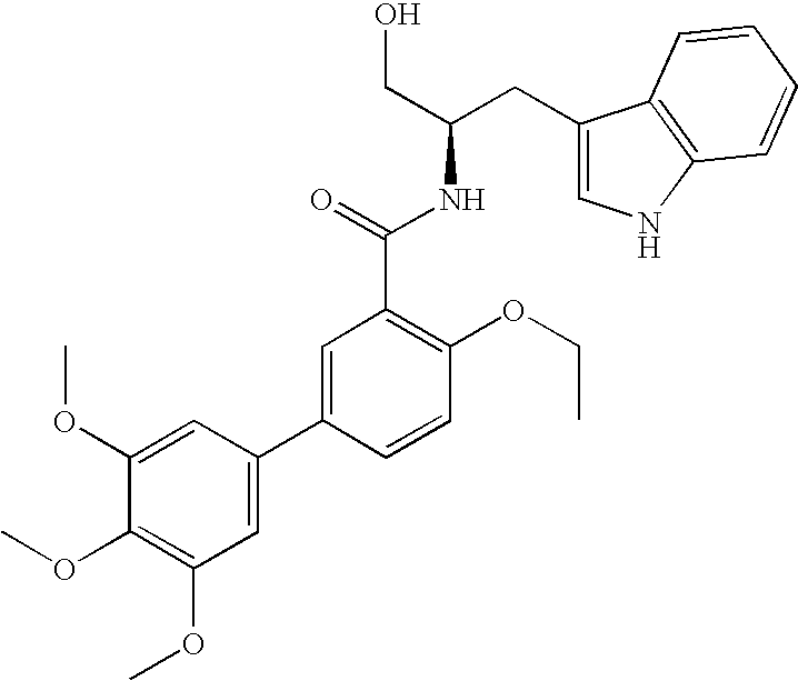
C1(CC(CO)NC(C2=C(OCC)C=CC(C3=CC(OC)=C(OC)C(OC)=C3)=C2)=O)=CNC2=C1C=CC=C2
